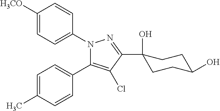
C1=C(C)C=CC(C2=C(Cl)C(C3(O)CCC(O)CC3)=NN2C2=CC=C([H3CO])C=C2)=C1
